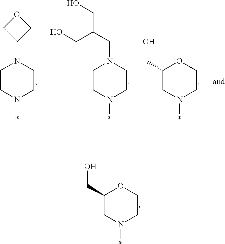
C1N(C2COC2)CCN(*)C1.C1N(CC(CO)CO)CCN(*)C1.C1OC(CO)CN(*)C1.C1(CO)CN(*)CCO1
